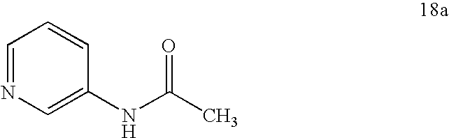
N(C1=CN=CC=C1)C(C)=O
